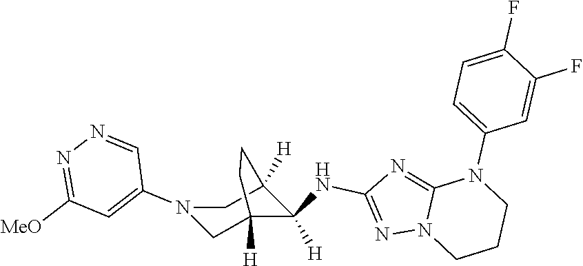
C12=NC(NC3([H])C4([H])CN(C5=CC([MeO])=NN=C5)CC3([H])CC4)=NN1CCCN2C1=CC=C(F)C(F)=C1
